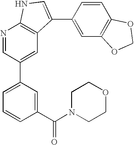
N1=CC(C2=CC=CC(C(N3CCOCC3)=O)=C2)=CC2=C1NC=C2C1=CC2=C(C=C1)OCO2
